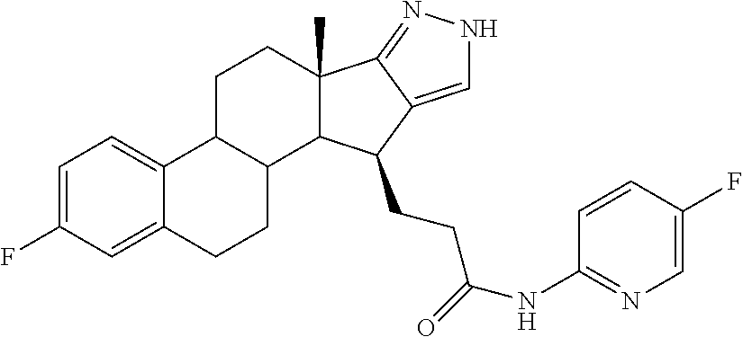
C1=C(F)C=C2C(=C1)C1C(CC2)C2C(C)(CC1)C1=NNC=C1C2CCC(=O)NC1=NC=C(F)C=C1
